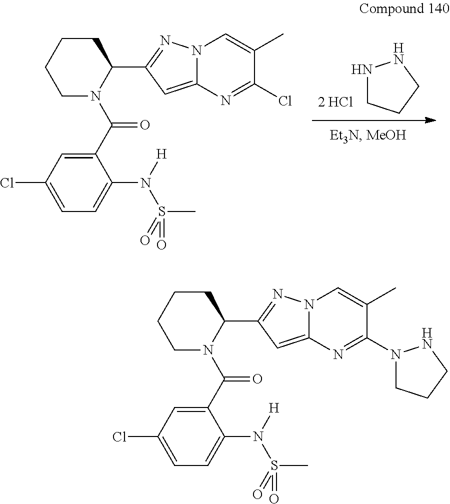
[2 HCl].N1CCCN1.C1(C(=O)N2C(C3=NN4C(=C3)N=C(Cl)C(C)=C4)CCCC2)=CC(Cl)=CC=C1N([H])S(=O)(C)=O.C1(C(=O)N2C(C3=NN4C(=C3)N=C(N3CCCN3)C(C)=C4)CCCC2)=CC(Cl)=CC=C1N([H])S(=O)(C)=O
